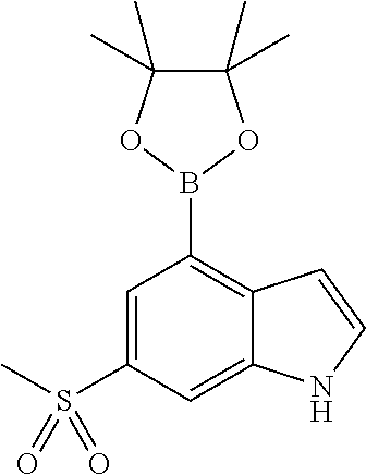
C1=C(S(C)(=O)=O)C=C2C(=C1B1OC(C)(C)C(C)(C)O1)C=CN2
